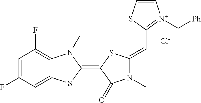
[Cl-].C1=C(F)C=C2C(=C1F)N(C)C(=C1C(=O)N(C)C(=CC3=[N+](C[Ph])C=CS3)S1)S2
